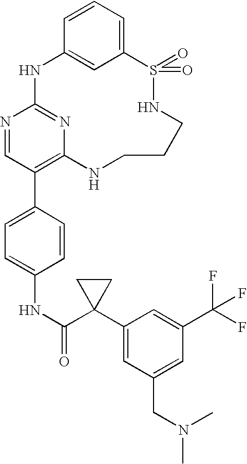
C12=CC=CC(=C1)NC1=NC(=C(C3=CC=C(NC(=O)C4(C5=CC(CN(C)C)=CC(C(F)(F)F)=C5)CC4)C=C3)C=N1)NCCCNS2(=O)=O
